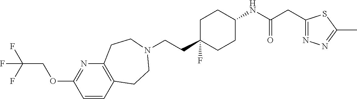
C(CC1(F)CCC(NC(CC2=NN=C(C)S2)=O)CC1)N1CCC2=C(N=C(OCC(F)(F)F)C=C2)CC1
